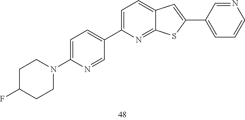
C1=C(N2CCC(F)CC2)N=CC(C2=CC=C3C(=N2)SC(C2=CC=CN=C2)=C3)=C1
